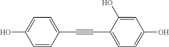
C1=CC(C#CC2=CC=C(O)C=C2O)=CC=C1O
